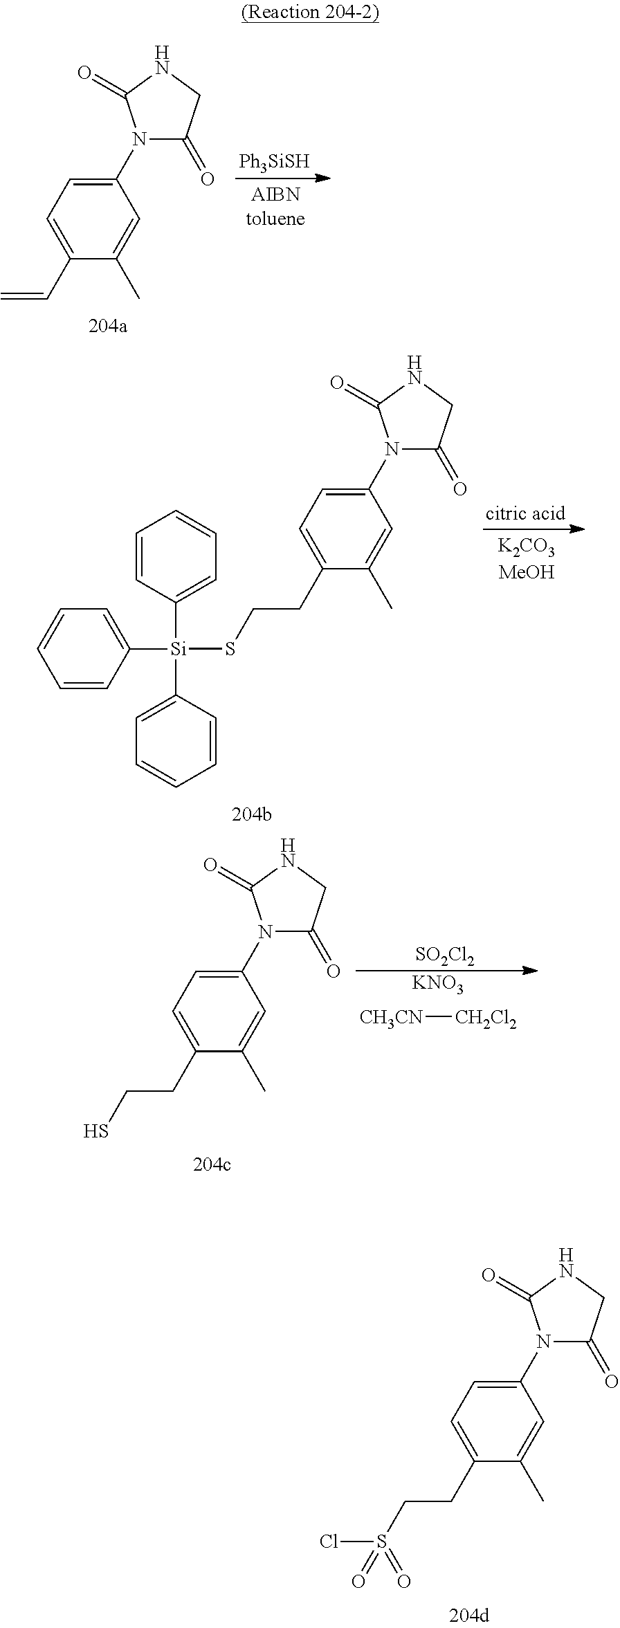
[Ph3SiSH].C1(C=C)=CC=C(N2C(=O)CNC2=O)C=C1C.C1(CCS[Si](C2=CC=CC=C2)(C2=CC=CC=C2)C2=CC=CC=C2)=CC=C(N2C(=O)CNC2=O)C=C1C.C1(CCS)=CC=C(N2C(=O)CNC2=O)C=C1C.[KNO3].[CH3CN][CH2Cl2].[SO2Cl2].C1(CCS(Cl)(=O)=O)=CC=C(N2C(=O)CNC2=O)C=C1C
